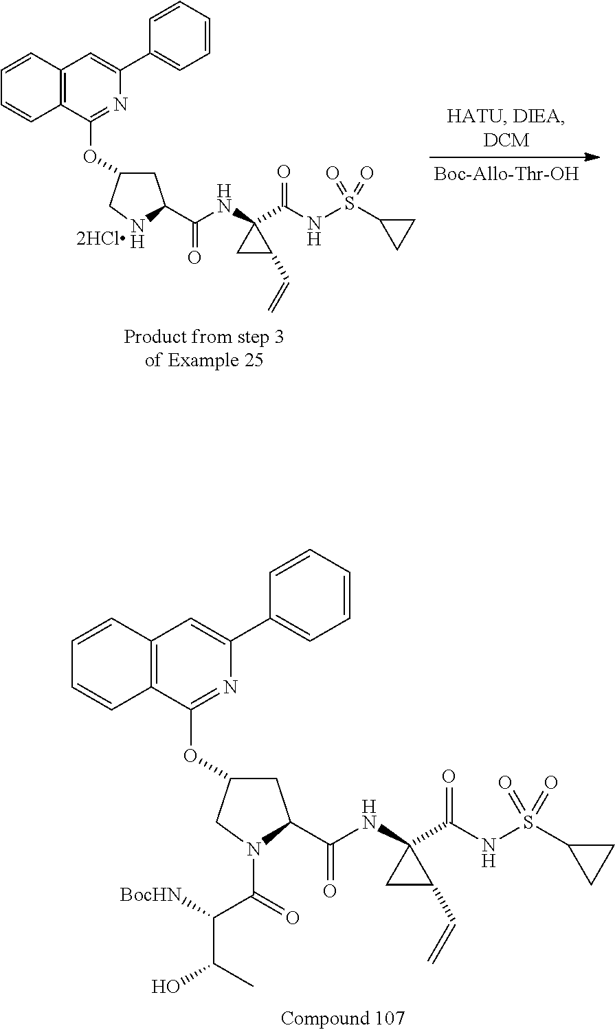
C12=C(C(OC3CC(C(NC4(C(NS(C5CC5)(=O)=O)=O)CC4C=C)=O)NC3)=NC(C3=CC=CC=C3)=C1)C=CC=C2.C12=C(C(OC3CC(C(NC4(C(NS(C5CC5)(=O)=O)=O)CC4C=C)=O)N(C(=O)C([BocHN])C(C)O)C3)=NC(C3=CC=CC=C3)=C1)C=CC=C2
